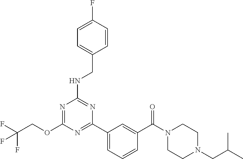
O(C1=NC(NCC2=CC=C(F)C=C2)=NC(C2=CC=CC(C(N3CCN(CC(C)C)CC3)=O)=C2)=N1)CC(F)(F)F
